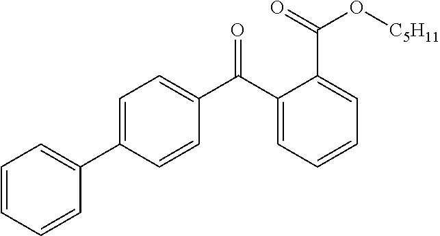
C1=CC=CC(C2=CC=C(C(C3=CC=CC=C3C(=O)O[C5H11])=O)C=C2)=C1
